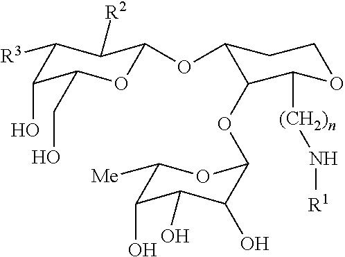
C1([R3])C(O)C(CO)OC(OC2C(OC3C(O)C(O)C(O)C([Me])O3)C([(CH2)n]N[R1])OCC2)C1[R2]
